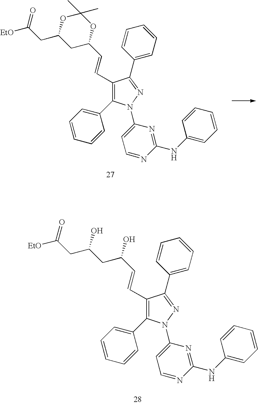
C1(C=CC(CC(CC([EtO])=O)O)O)=C(C2=CC=CC=C2)N(C2=CC=NC(NC3=CC=CC=C3)=N2)N=C1C1=CC=CC=C1.C1(C=CC2CC(CC([EtO])=O)OC(C)(C)O2)=C(C2=CC=CC=C2)N(C2=CC=NC(NC3=CC=CC=C3)=N2)N=C1C1=CC=CC=C1
